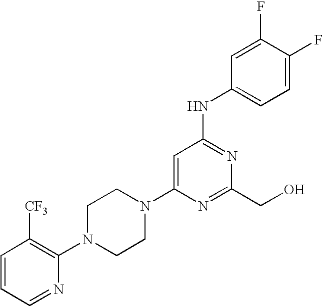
C1=C(N2CCN(C3=C([CF3])C=CC=N3)CC2)N=C(CO)N=C1NC1=CC=C(F)C(F)=C1
